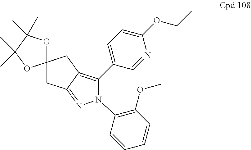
C1C2=NN(C3=C(OC)C=CC=C3)C(C3=CC=C(OCC)N=C3)=C2CC12OC(C)(C)C(C)(C)O2
